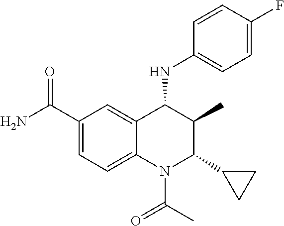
C1(C(N)=O)=CC=C2C(=C1)C(NC1=CC=C(F)C=C1)C(C)C(C1CC1)N2C(C)=O
